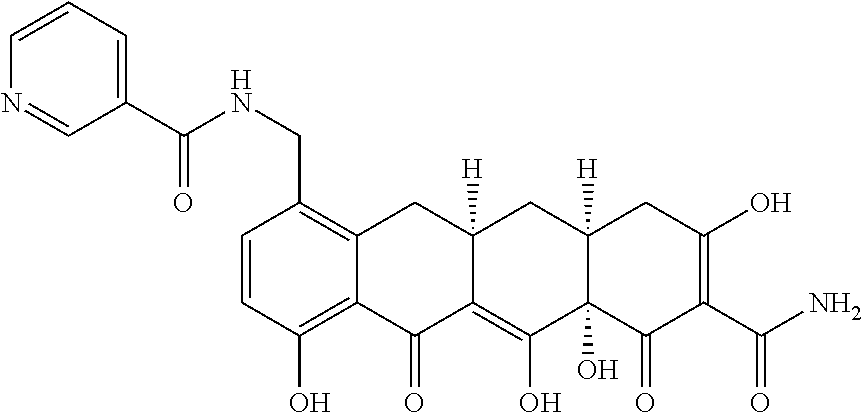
C1=CC(O)=C2C(=C1CNC(C1=CC=CN=C1)=O)CC1([H])C(=C(O)C3(O)C([H])(C1)CC(O)=C(C(N)=O)C3=O)C2=O
